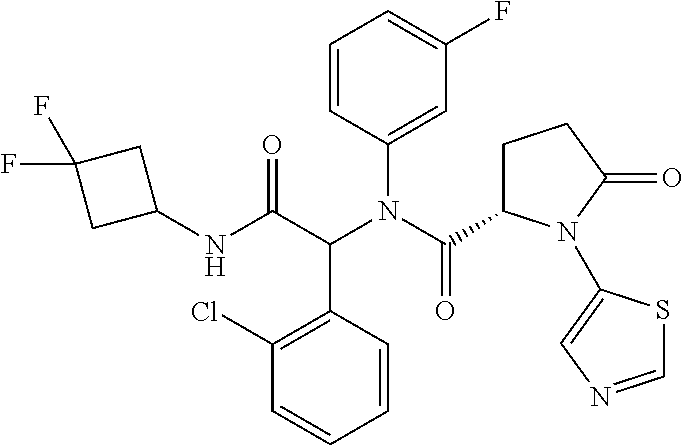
C1=CC(N(C(=O)C2CCC(=O)N2C2=CN=CS2)C(C(NC2CC(F)(F)C2)=O)C2=C(Cl)C=CC=C2)=CC(F)=C1
